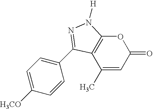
C1(C)=CC(=O)OC2=C1C(C1=CC=C([H3CO])C=C1)=NN2[H]
